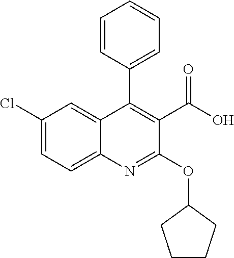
C1(Cl)=CC=C2C(=C1)C(C1=CC=CC=C1)=C(C(O)=O)C(OC1CCCC1)=N2
